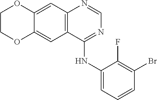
C1COC2=CC3=C(C=C2O1)N=CN=C3NC1=CC=CC(Br)=C1F
